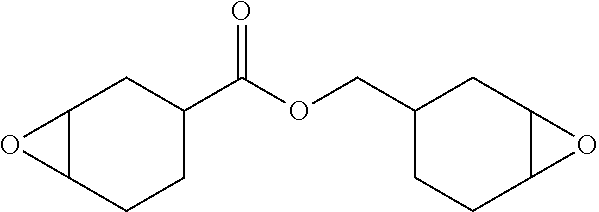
C1C(C(OCC2CCC3C(C2)O3)=O)CC2C(C1)O2
